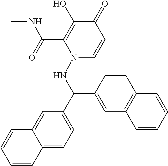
CNC(C1=C(O)C(=O)C=CN1NC(C1=CC2=C(C=C1)C=CC=C2)C1=CC=C2C(=C1)C=CC=C2)=O
